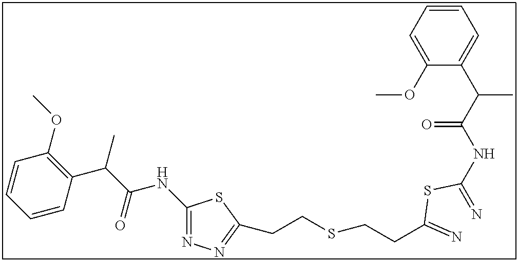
C1(NC(C(C2=C(OC)C=CC=C2)C)=O)=NN=C(CCSCCC(=N)SC(=N)NC(C(C2=CC=CC=C2OC)C)=O)S1
